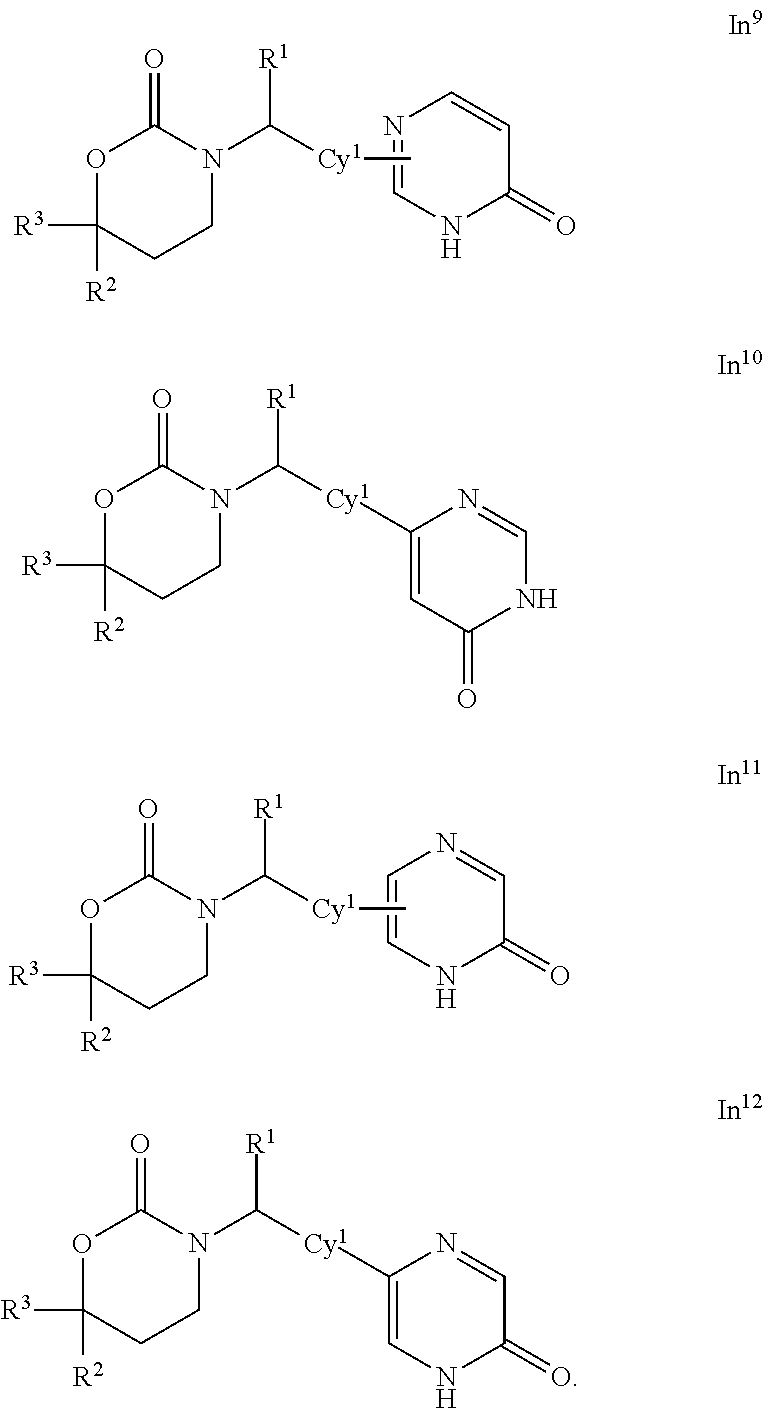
N1=CNC(=O)C=C1.O1C([R3])([R2])CCN(C([Cy1]C)[R1])C1=O.C1=CNC(=O)C=N1.O1C([R3])([R2])CCN(C([Cy1]C)[R1])C1=O.C1=C([Cy1]C(N2CCC([R3])([R2])OC2=O)[R1])N=CNC1=O.C1=C([Cy1]C(N2CCC([R3])([R2])OC2=O)[R1])N=CC(=O)N1
